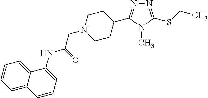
N1=C(C2CCN(CC(=O)NC3=CC=CC4=CC=CC=C34)CC2)N(C)C(SCC)=N1
